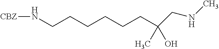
[CBZ]NCCCCCCC(C)(O)CNC
